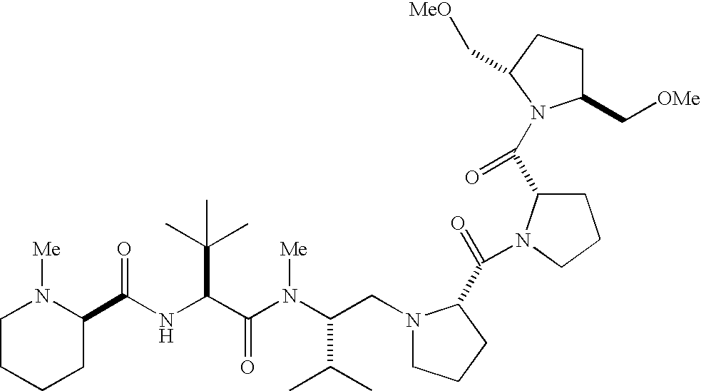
N(C(C(N(C(C(C)C)CN1CCCC1C(=O)N1C(C(=O)N2C(C[OMe])CCC2C[MeO])CCC1)[Me])=O)C(C)(C)C)C(=O)C1N([Me])CCCC1
